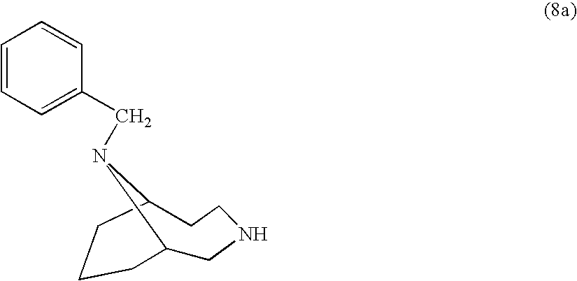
C1C2N(CC3=CC=CC=C3)C(CCN1)CCC2
